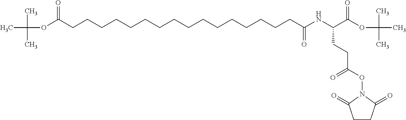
O(C(CCCCCCCCCCCCCCCCC(NC(C(OC(C)(C)C)=O)CCC(ON1C(=O)CCC1=O)=O)=O)=O)C(C)(C)C
